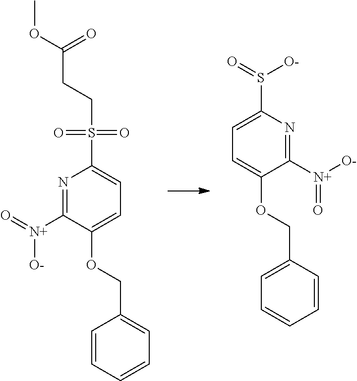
N1=C([N+](=O)[O-])C(OCC2=CC=CC=C2)=CC=C1S(CCC(OC)=O)(=O)=O.C1(OCC2=CC=CC=C2)=CC=C(S(=O)[O-])N=C1[N+]([O-])=O
